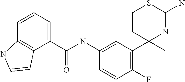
C1(C(NC2=CC(C3(C)N=C(N)SCC3)=C(F)C=C2)=O)=CC=CC2=C1C=CN2
